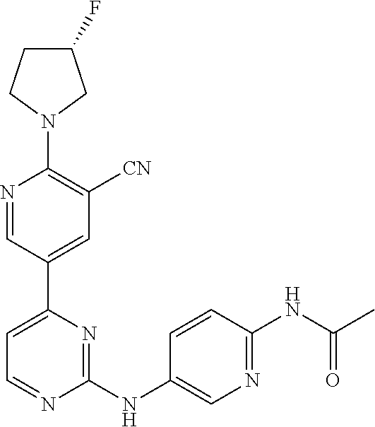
C1(F)CCN(C2=C([CN])C=C(C3=CC=NC(NC4=CN=C(NC(C)=O)C=C4)=N3)C=N2)C1
